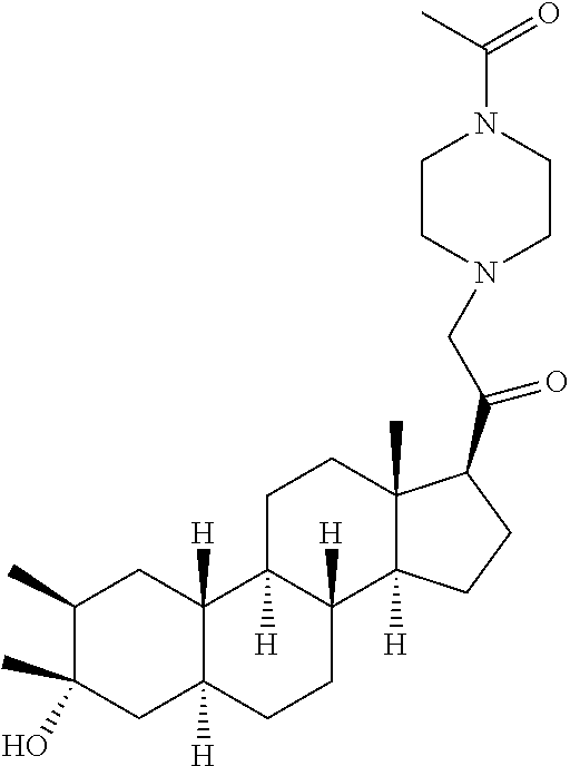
C1(C)C(O)(C)CC2([H])C([H])(C1)C1([H])C([H])(CC2)C2([H])C(C)(CC1)C(C(=O)CN1CCN(C(C)=O)CC1)CC2
